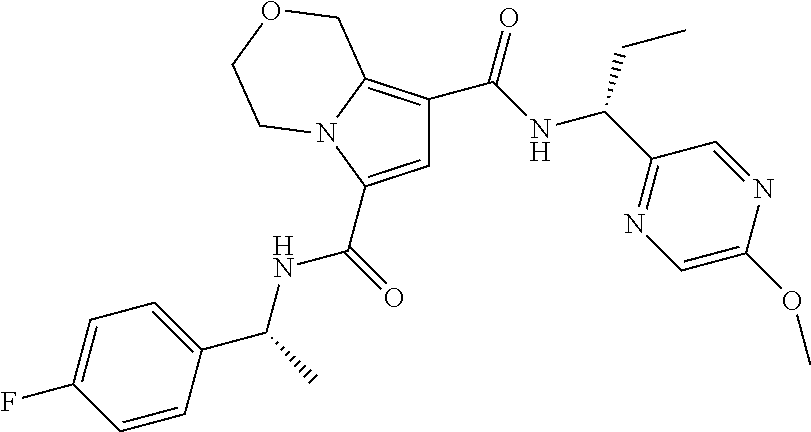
C1=C(C(=O)NC(C)C2=CC=C(F)C=C2)N2C(=C1C(NC(C1=NC=C(OC)N=C1)CC)=O)COCC2
